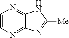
C1=CN=C2C(=N1)NC([Me])=N2
